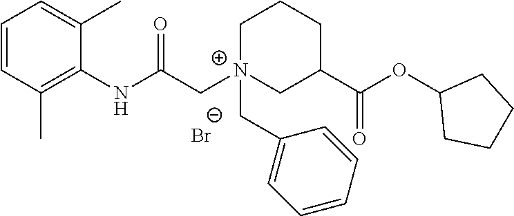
C1=CC(C)=C(NC(C[N+]2(CC3=CC=CC=C3)CC(C(OC3CCCC3)=O)CCC2)=O)C(C)=C1.[Br-]
